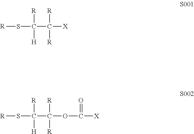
[R]SC(C([X])([R])[R])([R])[H].[R]SC(C(OC(=O)[X])([R])[R])([R])[H]
